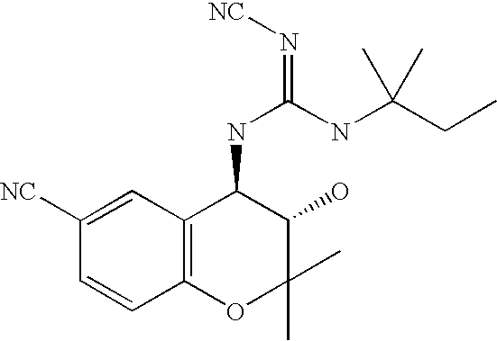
C1([NC])=CC2=C(C=C1)OC(C)(C)C(O)C2NC(=N[NC])NC(CC)(C)C
